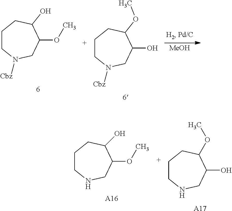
C1CN([Cbz])CC(O)C(OC)C1.C1CN([Cbz])CC(OC)C(O)C1.[MeOH].C1CNCC(O)C(OC)C1.[A17].C1CNCC(OC)C(O)C1.[A16]
